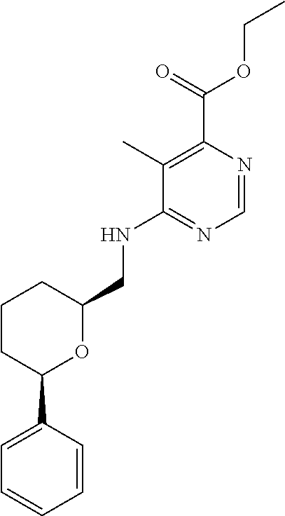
C1=CC(C2OC(CNC3=NC=NC(C(=O)OCC)=C3C)CCC2)=CC=C1
